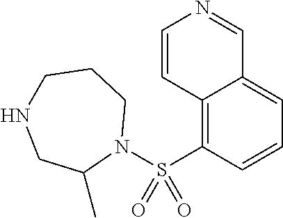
C12=C(S(N3CCCNCC3C)(=O)=O)C=CC=C1C=NC=C2
